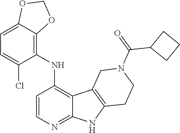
C1(NC2=C3C(=NC=C2)NC2=C3CN(C(=O)C3CCC3)CC2)=C2C(=CC=C1Cl)OCO2
